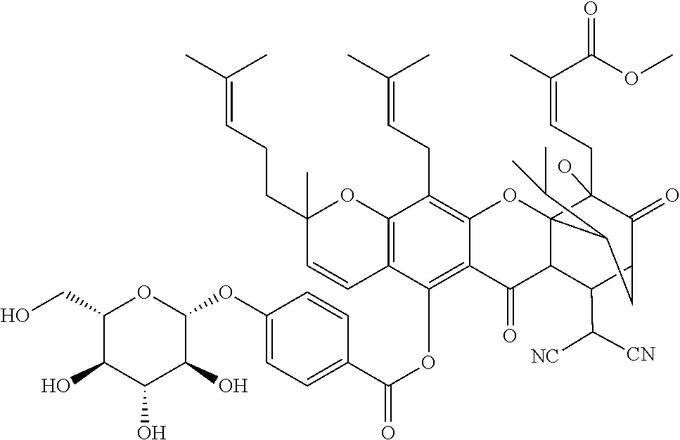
C12=C(C=CC(CCC=C(C)C)(C)O1)C(OC(C1=CC=C(OC3OC(CO)C(O)C(O)C3O)C=C1)=O)=C1C(=C2CC=C(C)C)OC23C(CC=C(C)C(OC)=O)(O)C(=O)C(CC2C(C)C)C(C([NC])[CN])C3C1=O
